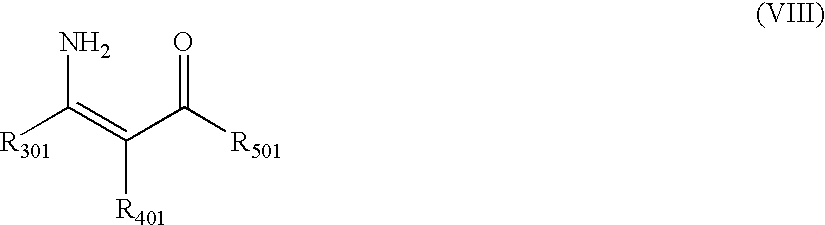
[R301]C(=C(C([R501])=O)[R401])N
